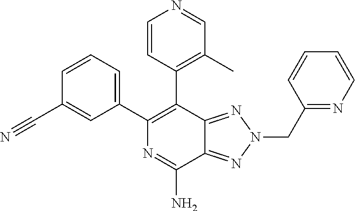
C1=CC=C(C2=C(C3=C(C)C=NC=C3)C3=NN(CC4=NC=CC=C4)N=C3C(N)=N2)C=C1C#N
